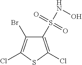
C1(S(=O)(=O)NO)=C(Cl)SC(Cl)=C1Br
